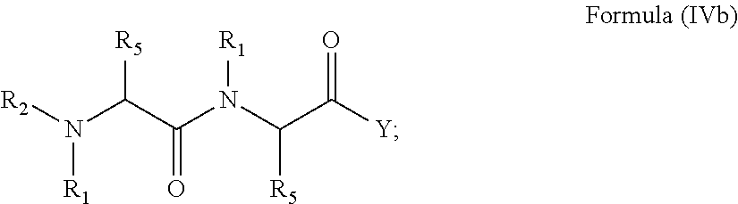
[R2]N(C(C(N(C(C([Y])=O)[R5])[R1])=O)[R5])[R1]
